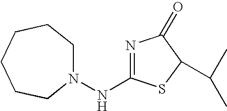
N1(NC2=NC(=O)C(C(C)C)S2)CCCCCC1
